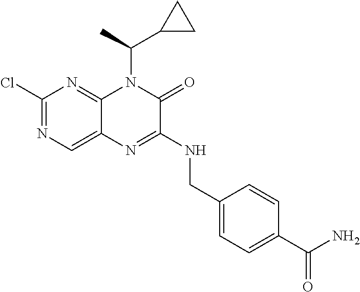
C1(Cl)=NC=C2C(=N1)N(C(C1CC1)C)C(=O)C(NCC1=CC=C(C(N)=O)C=C1)=N2
